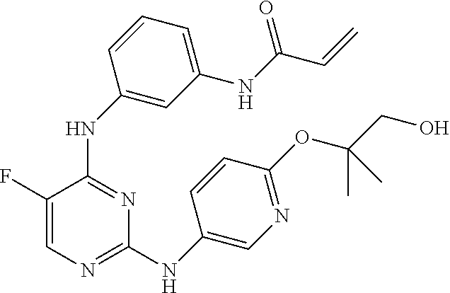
C1=C(F)C(NC2=CC(NC(=O)C=C)=CC=C2)=NC(NC2=CN=C(OC(CO)(C)C)C=C2)=N1
